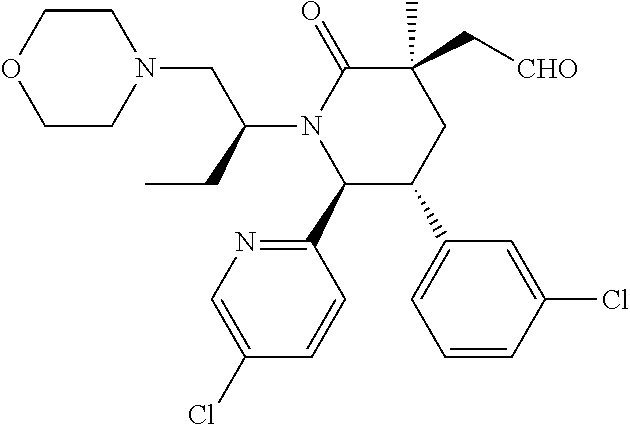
C1(C2=NC=C(Cl)C=C2)C(C2=CC=CC(Cl)=C2)CC(C)(C[CHO])C(=O)N1C(CC)CN1CCOCC1
